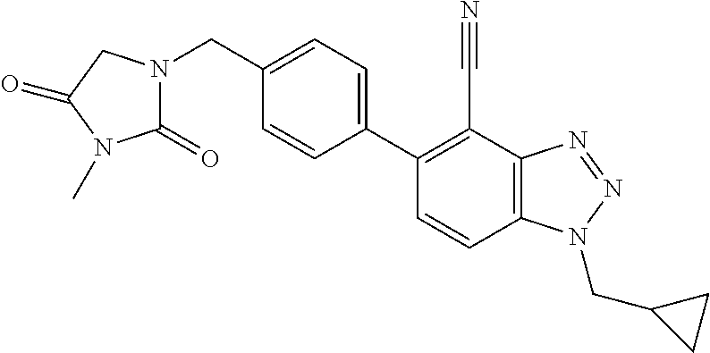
C1(C2=C(C#N)C3=C(C=C2)N(CC2CC2)N=N3)=CC=C(CN2C(=O)N(C)C(=O)C2)C=C1
